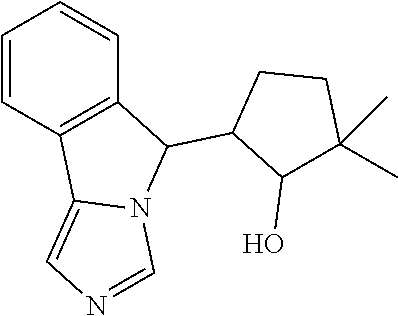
C1=CC2=C(C=C1)C(C1C(O)C(C)(C)CC1)N1C2=CN=C1
